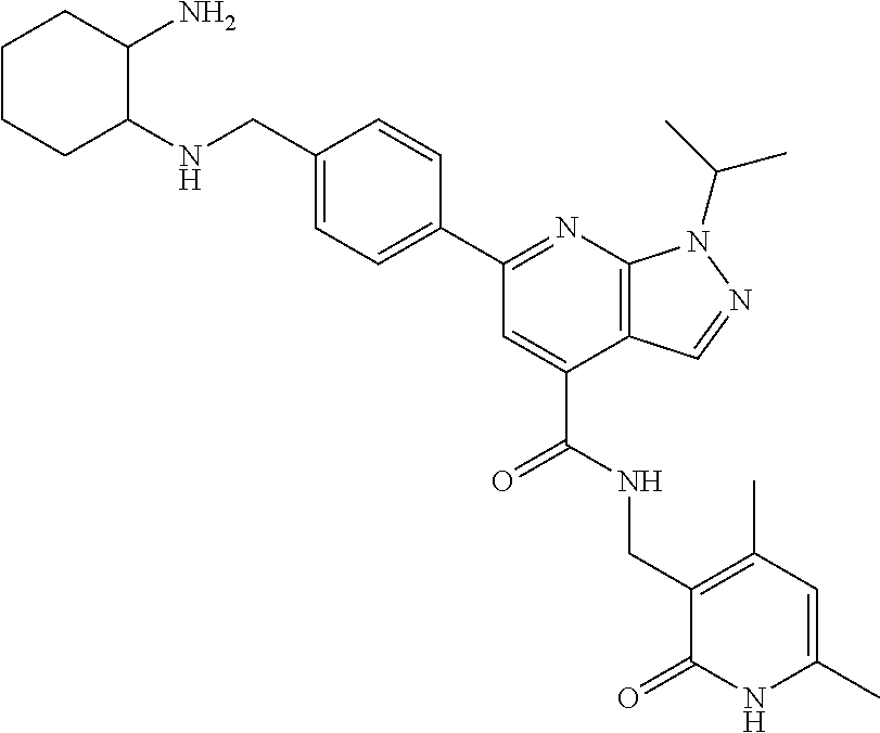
C1=C(CNC2C(N)CCCC2)C=CC(C2=NC3=C(C(C(=O)NCC4=C(C)C=C(C)NC4=O)=C2)C=NN3C(C)C)=C1
